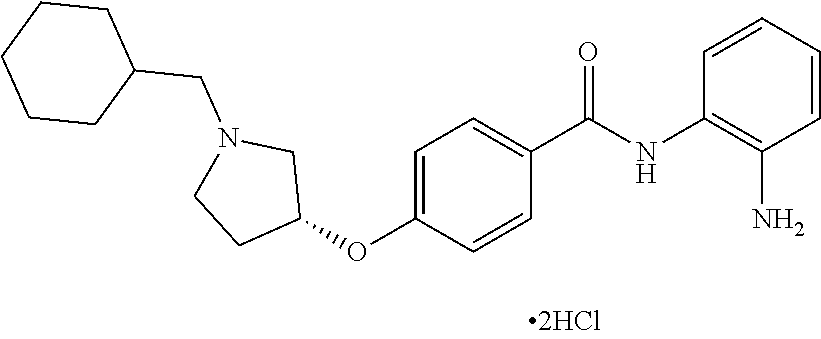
C1=CC=CC(N)=C1NC(C1=CC=C(OC2CN(CC3CCCCC3)CC2)C=C1)=O
